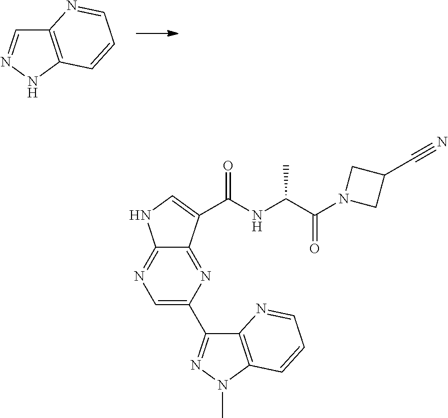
C12=C(NN=C1)C=CC=N2.C12=C(N(C)N=C1C1=CN=C3C(=N1)C(C(NC(C(N1CC(C#N)C1)=O)C)=O)=CN3)C=CC=N2
